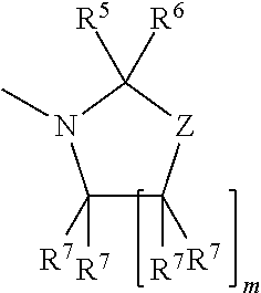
[R6]C1([R5])N(C)C([R7])([R7])C([R7])([R7])[Z]1
